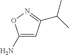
C1(N)=CC(C(C)C)=NO1
